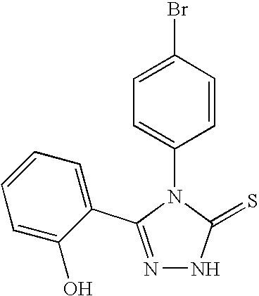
N1=C(C2=CC=CC=C2O)N(C2=CC=C(Br)C=C2)C(=S)N1
